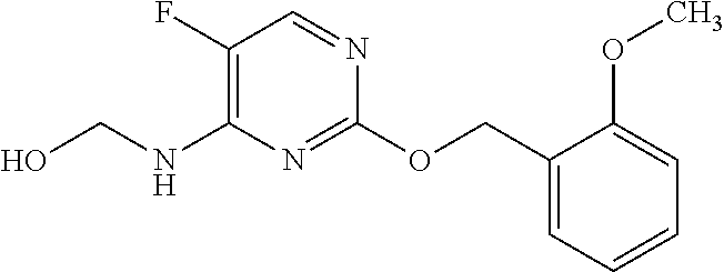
C1=CC=C(COC2=NC(NCO)=C(F)C=N2)C(OC)=C1
